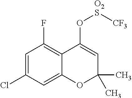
C1=C(Cl)C=C2C(=C1F)C(O[O2S][CF3])=CC(C)(C)O2
